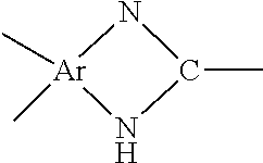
N1[Ar](C)(C)NC1C
